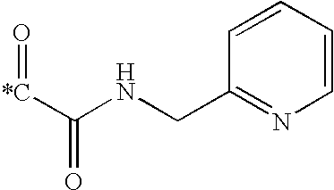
C([*C]=O)(NCC1=NC=CC=C1)=O
